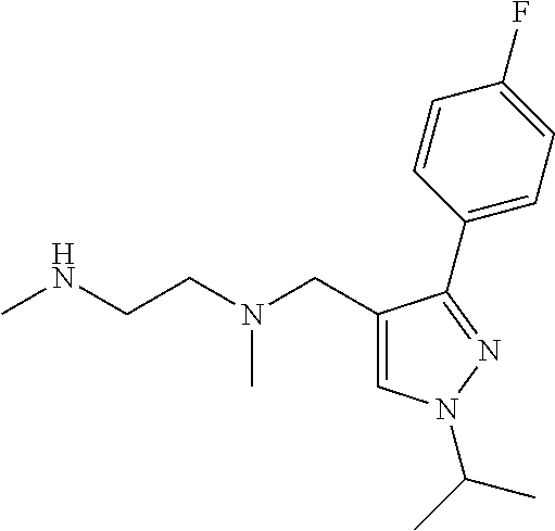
C1=C(CN(CCNC)C)C(C2=CC=C(F)C=C2)=NN1C(C)C
